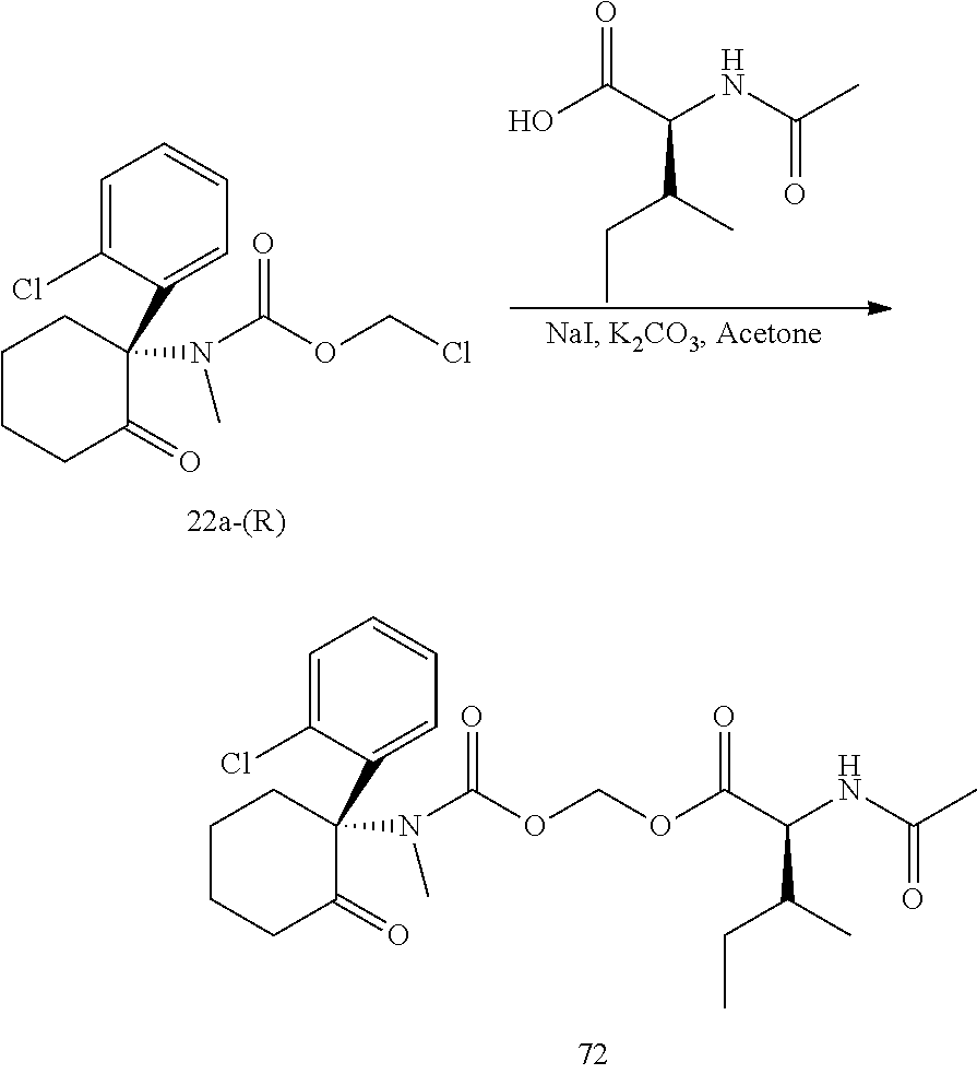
C1=C(Cl)C(C2(N(C(OCOC(C(NC(C)=O)C(CC)C)=O)=O)C)CCCCC2=O)=CC=C1.OC(C(NC(C)=O)C(CC)C)=O.C1=C(Cl)C(C2(N(C(OCCl)=O)C)CCCCC2=O)=CC=C1
